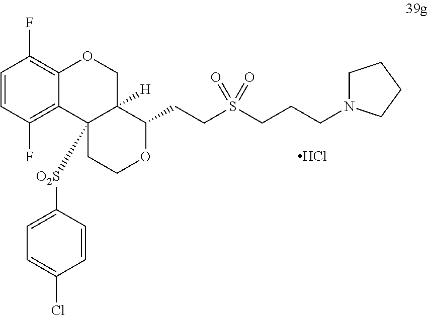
Cl.C1=CC(F)=C2C(=C1F)OCC1([H])C(CCS(CCCN3CCCC3)(=O)=O)OCCC21[O2S]C1=CC=C(Cl)C=C1
